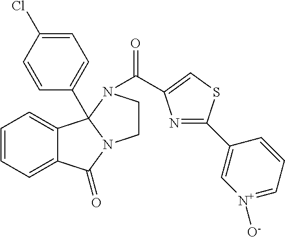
C1=CC=C2C(=C1)C(=O)N1CCN(C(C3=CSC(C4=C[N+]([O-])=CC=C4)=N3)=O)C21C1=CC=C(Cl)C=C1
